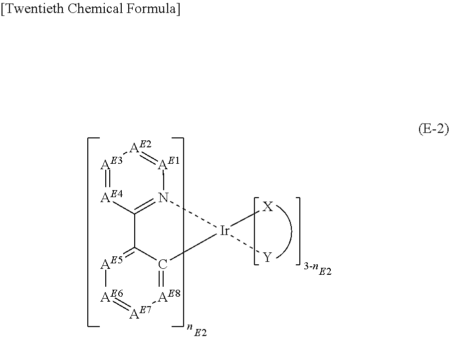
C12=N([Ir]([X])([Y])C3=[AE8][AE7]=[AE6][AE5]=C13)[AE1]=[AE2][AE3]=[AE4]2
